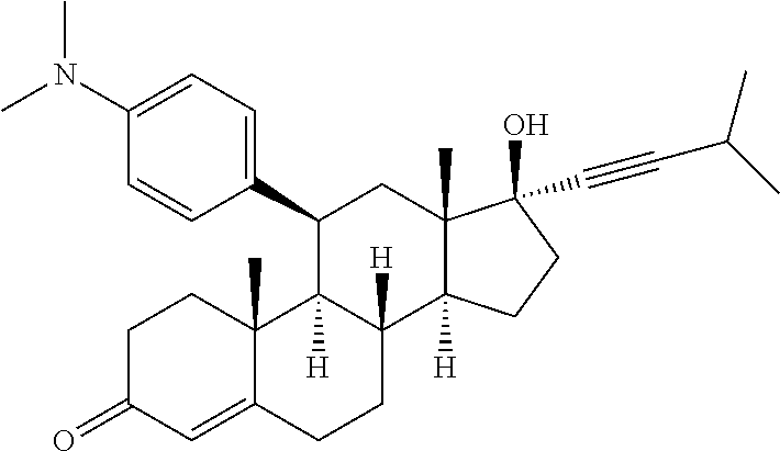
CN(C1=CC=C(C2C3([H])C([H])(C4([H])C(C)(C(C#CC(C)C)(O)CC4)C2)CCC2=CC(=O)CCC23C)C=C1)C
